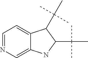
C1=NC=C2C(=C1)C(C(C)(C)C)C(C(C)(C)C)N2
